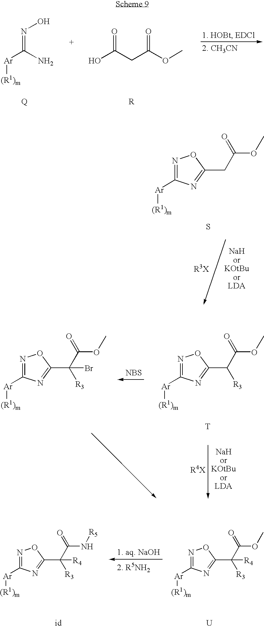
[Ar](C(N)=NO)[(R1)m].OC(CC(OC)=O)=O.N1=C([Ar][(R1)m])N=C(CC(=O)OC)O1.S.N1=C([Ar][(R1)m])N=C(C(C(=O)OC)([R3])[R4])O1.[U].N1=C([Ar][(R1)m])N=C(C(C(=O)N[R5])([R3])[R4])O1.[id].N1=C([Ar][(R1)m])N=C(C(C(=O)OC)[R3])O1.[T].N1=C([Ar][(R1)m])N=C(C(C(=O)OC)([R3])Br)O1.[NBS]
